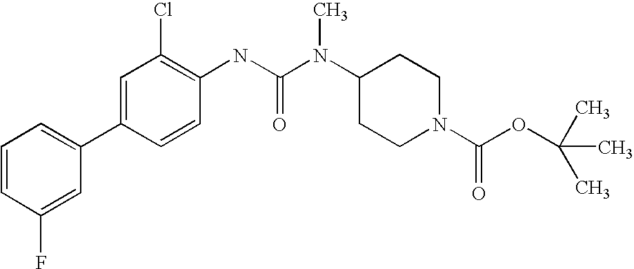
C1=CC(F)=CC(C2=CC(Cl)=C(NC(N(C3CCN(C(OC(C)(C)C)=O)CC3)C)=O)C=C2)=C1
